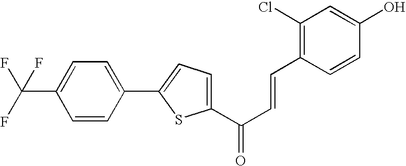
C1(C(C=CC2=C(Cl)C=C(O)C=C2)=O)=CC=C(C2=CC=C(C(F)(F)F)C=C2)S1
